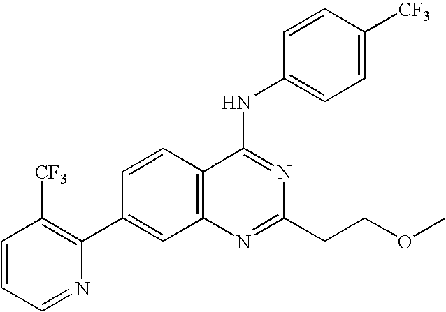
N1=C(CCOC)N=C(NC2=CC=C([CF3])C=C2)C2=C1C=C(C1=C([CF3])C=CC=N1)C=C2
